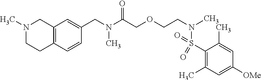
C1(S(N(C)CCOCC(N(C)CC2=CC3=C(C=C2)CCN(C)C3)=O)(=O)=O)=C(C)C=C([OMe])C=C1C
